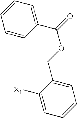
[X1]C1=CC=CC=C1COC(=O)C1=CC=CC=C1
